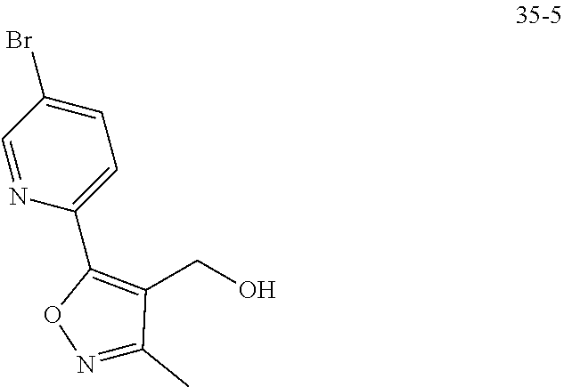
C1=NC(C2=C(CO)C(C)=NO2)=CC=C1Br
